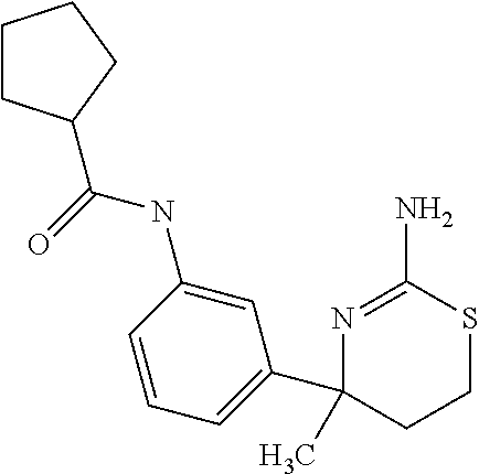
N1=C(N)SCCC1(C1=CC=CC(NC(=O)C2CCCC2)=C1)C
